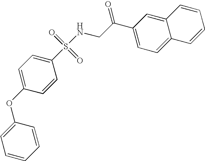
S(=O)(=O)(C1=CC=C(OC2=CC=CC=C2)C=C1)NCC(=O)C1=CC=C2C(=C1)C=CC=C2
